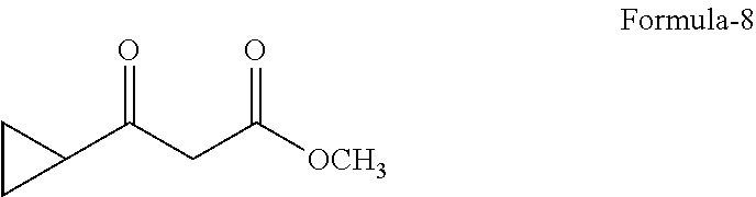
C1CC1C(CC([OCH3])=O)=O
